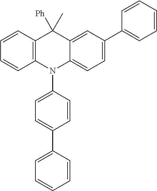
C1=CC2=C(C=C1)N(C1=CC=C(C3=CC=CC=C3)C=C1)C1=CC=C(C3=CC=CC=C3)C=C1C2([Ph])C
